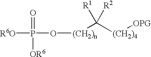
P(O[(CH2)n]C([(CH2)4][OPG])([R1])[R2])([R6O])(=O)[OR6]
